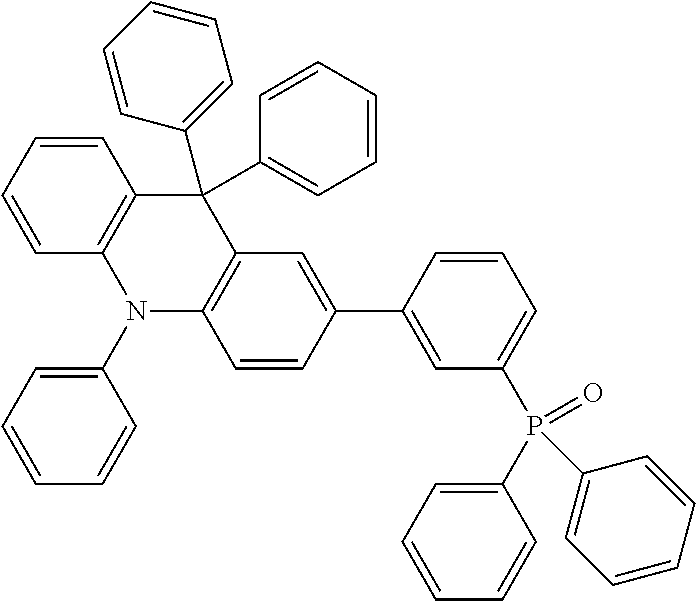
C1(C2=CC(P(C3=CC=CC=C3)(C3=CC=CC=C3)=O)=CC=C2)=CC2=C(C=C1)N(C1=CC=CC=C1)C1=C(C2(C2=CC=CC=C2)C2=CC=CC=C2)C=CC=C1
